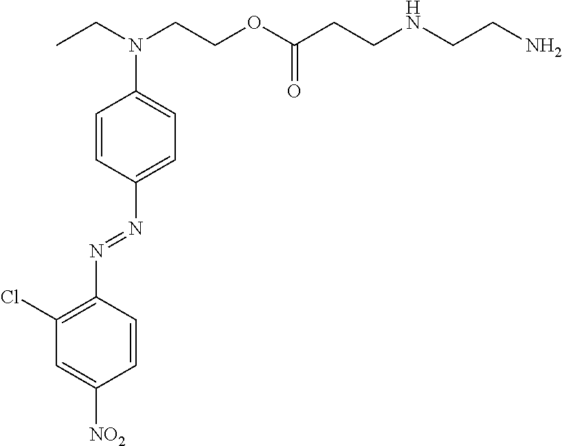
C1(Cl)=C(N=NC2=CC=C(N(CC)CCOC(CCNCCN)=O)C=C2)C=CC([NO2])=C1
